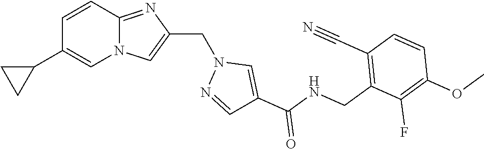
N12C(=NC(CN3N=CC(C(NCC4=C(C#N)C=CC(OC)=C4F)=O)=C3)=C1)C=CC(C1CC1)=C2
